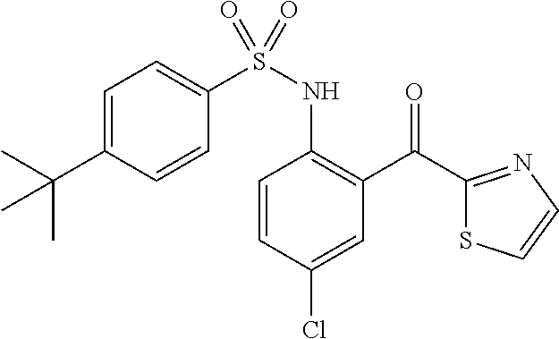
C1(C(C2=C(NS(C3=CC=C(C(C)(C)C)C=C3)(=O)=O)C=CC(Cl)=C2)=O)=NC=CS1
